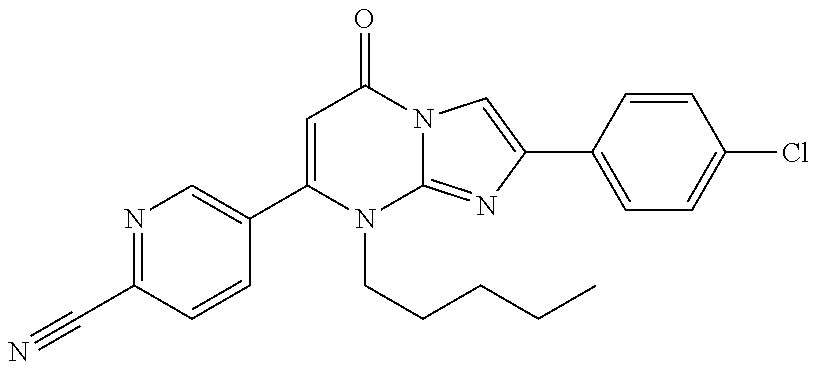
C1(C#N)=NC=C(C2=CC(=O)N3C(=NC(C4=CC=C(Cl)C=C4)=C3)N2CCCCC)C=C1
